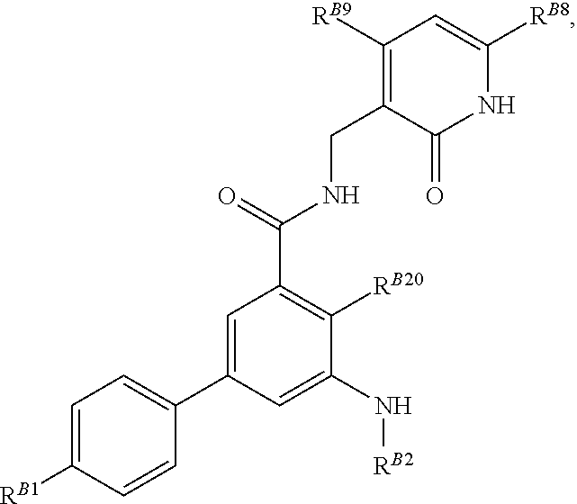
C1=C([RB1])C=CC(C2=CC(C(=O)NCC3=C([RB9])C=C([RB8])NC3=O)=C([RB20])C(N[RB2])=C2)=C1
